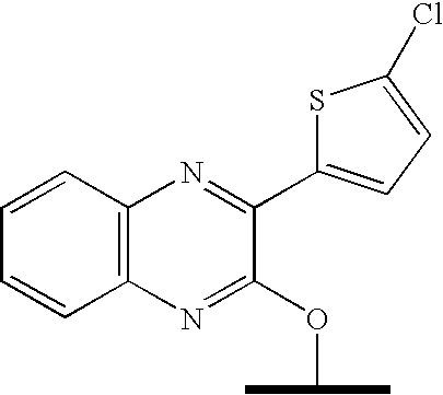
C12=C(N=C(C3=CC=C(Cl)S3)C(OC(C)C)=N1)C=CC=C2
